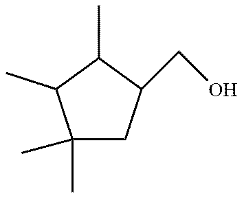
CC1C(C)C(C)(C)CC1CO
